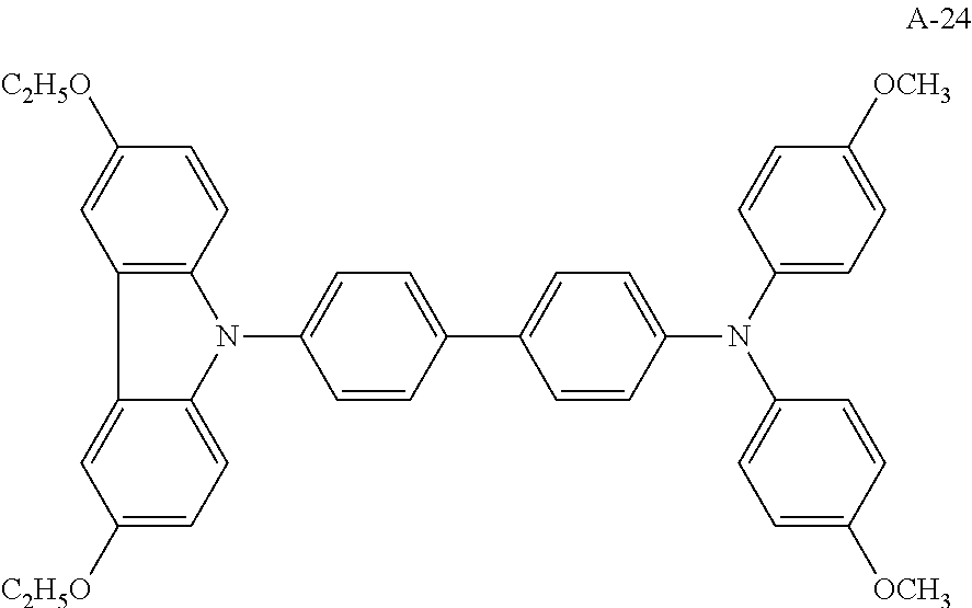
C1(C2=CC=C(N(C3=CC=C([OCH3])C=C3)C3=CC=C([OCH3])C=C3)C=C2)=CC=C(N2C3=C(C=C([C2H5O])C=C3)C3=CC([C2H5O])=CC=C23)C=C1
